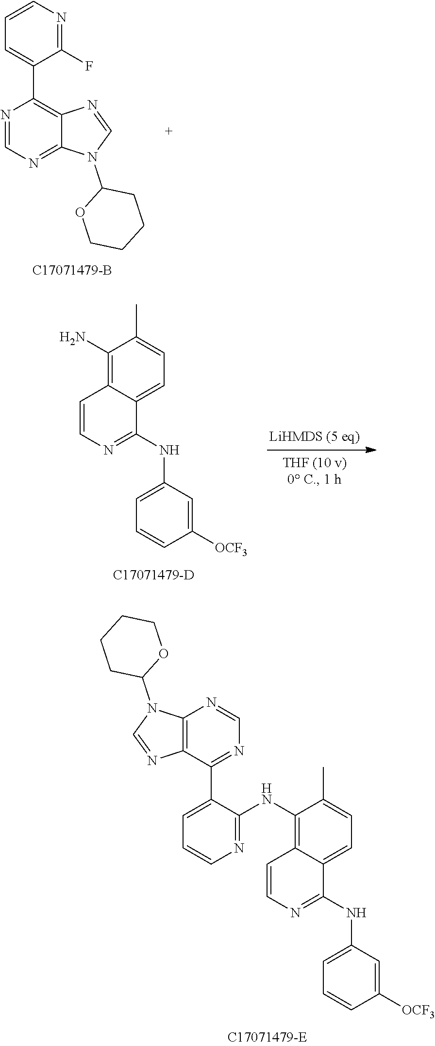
C1(F)=NC=CC=C1C1=C2C(=NC=N1)N(C1OCCCC1)C=N2.C1(N)=C2C(=CC=C1C)C(NC1=CC=CC([OCF3])=C1)=NC=C2.C1(NC2=NC=CC=C2C2=NC=NC3=C2N=CN3C2OCCCC2)=C2C(=CC=C1C)C(NC1=CC=CC([OCF3])=C1)=NC=C2
